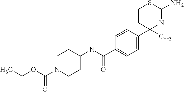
C1=CC(C2(C)N=C(N)SCC2)=CC=C1C(NC1CCN(C(OCC)=O)CC1)=O
